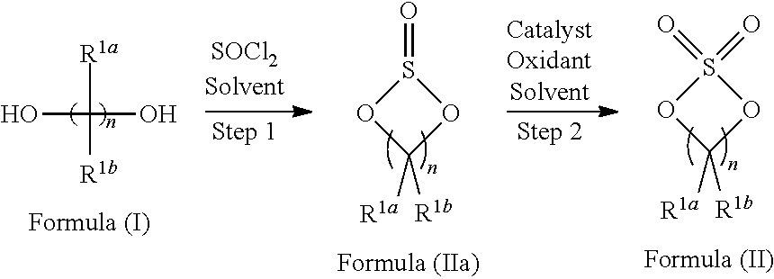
O=S1OC([R1a])([R1b])O1.O=S1(=O)OC([R1a])([R1b])O1.[R1a]C([R1b])(O)O
